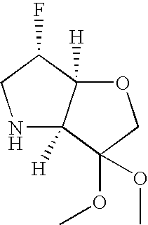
N1C2([H])C([H])(C(F)C1)OCC2(OC)OC
